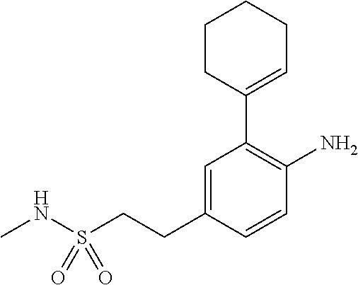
C1=C(CCS(NC)(=O)=O)C=CC(N)=C1C1=CCCCC1
